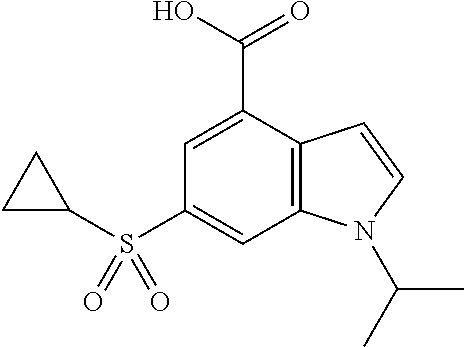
C1=C(C(O)=O)C2=C(C=C1S(C1CC1)(=O)=O)N(C(C)C)C=C2
